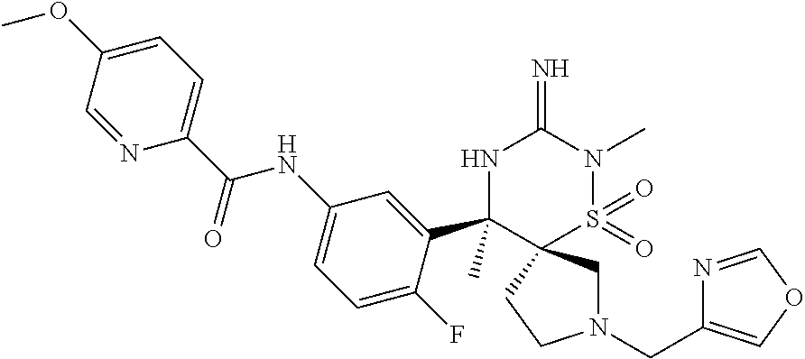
C1(OC)=CC=C(C(NC2=CC=C(F)C(C3(C)NC(=N)N(C)S(=O)(=O)C34CN(CC3=COC=N3)CC4)=C2)=O)N=C1
